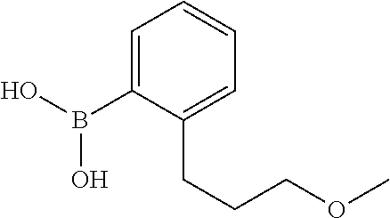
C1=C(B(O)O)C(CCCOC)=CC=C1
